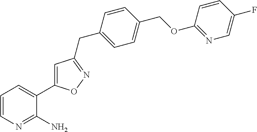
C1=CN=C(N)C(C2=CC(CC3=CC=C(COC4=NC=C(F)C=C4)C=C3)=NO2)=C1
